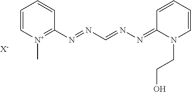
[X-].C1(N=NC=NN=C2N(CCO)C=CC=C2)=[N+](C)C=CC=C1
